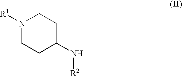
N1([R1])CCC(N[R2])CC1
